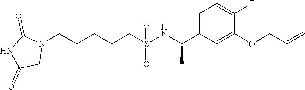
N1(CCCCCS(NC(C2=CC=C(F)C(OCC=C)=C2)C)(=O)=O)C(=O)NC(=O)C1
